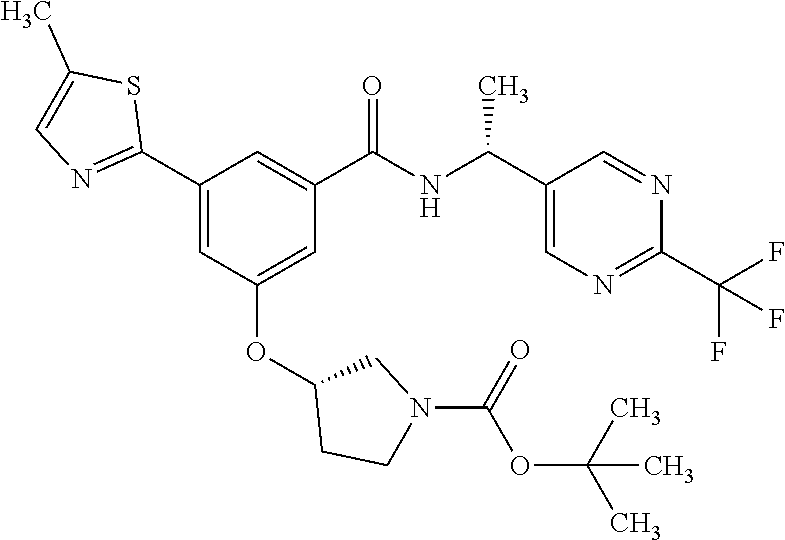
C1(C2=NC=C(C)S2)=CC(OC2CCN(C(=O)OC(C)(C)C)C2)=CC(C(NC(C2=CN=C(C(F)(F)F)N=C2)C)=O)=C1
